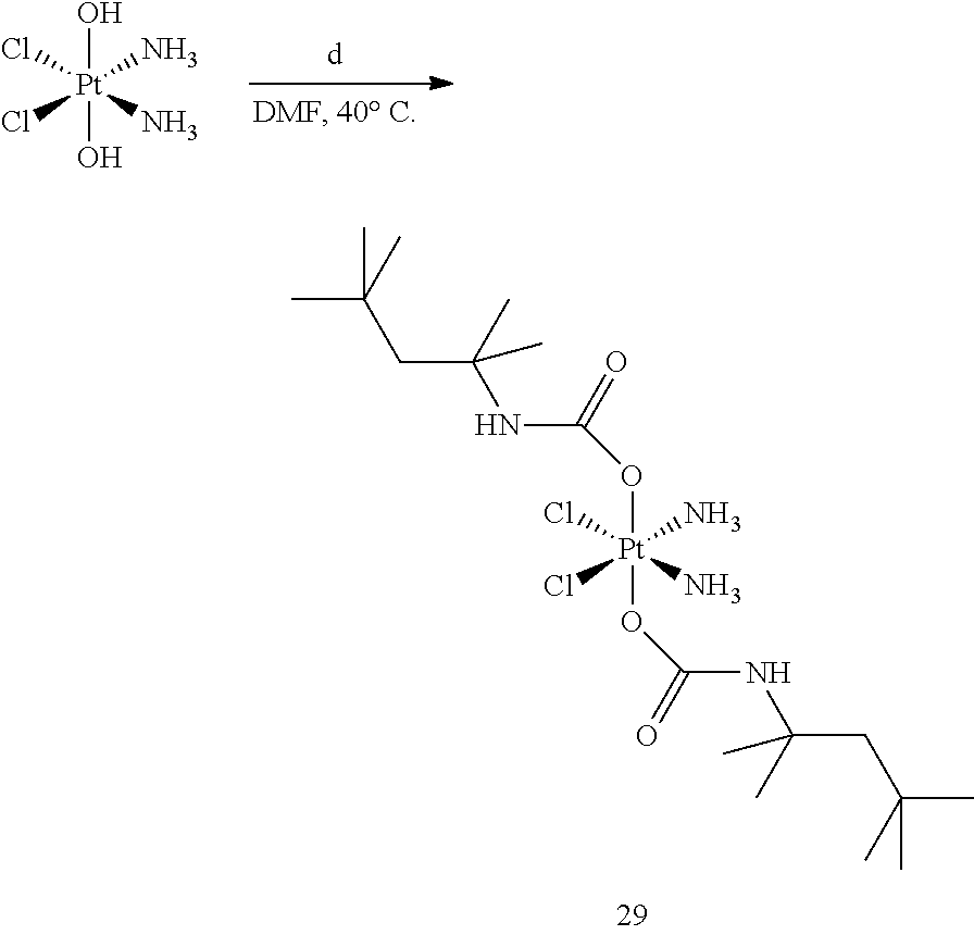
O[Pt](O)(Cl)(Cl)(N)N.O([Pt](OC(=O)NC(CC(C)(C)C)(C)C)(Cl)(Cl)(N)N)C(NC(CC(C)(C)C)(C)C)=O
